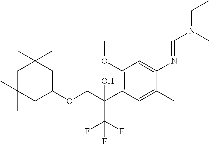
C1(OC)=C(C(C(F)(F)F)(O)COC2CC(C)(C)CC(C)(C)C2)C=C(C)C(N=CN(CC)C)=C1
